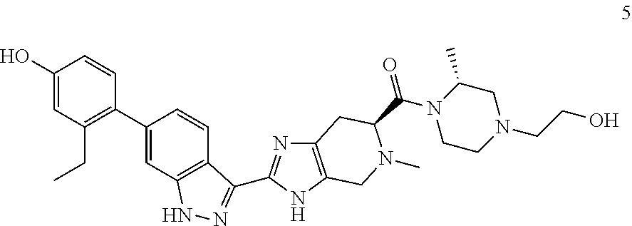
C1(C2=C(CC)C=C(O)C=C2)=CC2=C(C=C1)C(C1=NC3=C(N1)CN(C)C(C(=O)N1CCN(CCO)CC1C)C3)=NN2
